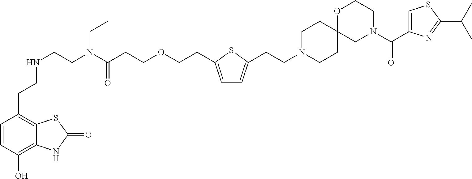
O(CCC(N(CCNCCC1=C2C(=C(O)C=C1)NC(=O)S2)CC)=O)CCC1=CC=C(CCN2CCC3(CC2)CN(C(C2=CSC(C(C)C)=N2)=O)CCO3)S1
